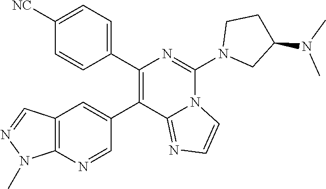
C1(C2=C(C3=CC4=C(N=C3)N(C)N=C4)C3=NC=CN3C(N3CC(N(C)C)CC3)=N2)=CC=C([NC])C=C1
